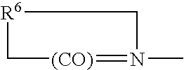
[R6]1C[(CO)]=N(C)C1
